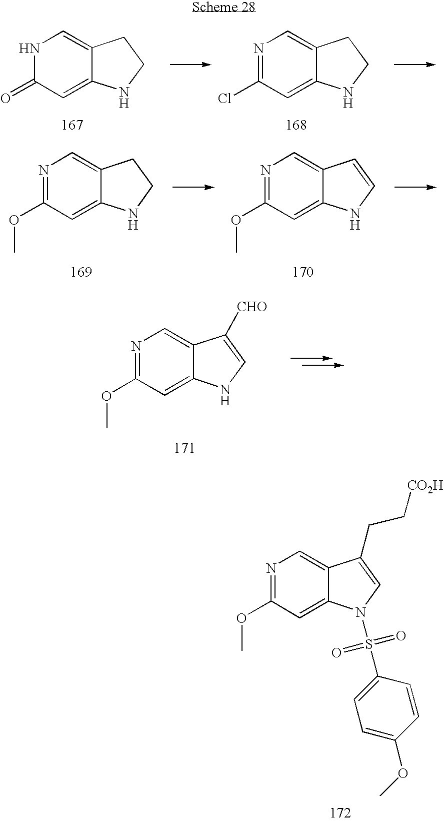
N1=C(OC)C=C2C(=C1)C(CC[CO2H])=CN2S(=O)(=O)C1=CC=C(OC)C=C1.N1C(=O)C=C2C(=C1)CCN2.N1=C(Cl)C=C2C(=C1)CCN2.N1=C(OC)C=C2C(=C1)CCN2.N1=C(OC)C=C2C(=C1)C=CN2.N1=C(OC)C=C2C(=C1)C([CHO])=CN2
